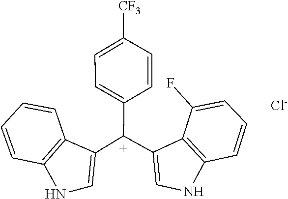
C1=CC2=C(C=C1)C([C+](C1=CC=C([CF3])C=C1)C1=CNC3=C1C(F)=CC=C3)=CN2.[Cl-]
